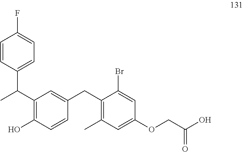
C1=CC(C(C)C2=C(O)C=CC(CC3=C(C)C=C(OCC(O)=O)C=C3Br)=C2)=CC=C1F
